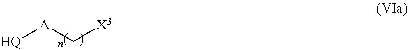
[HQ][A]C[X3]
